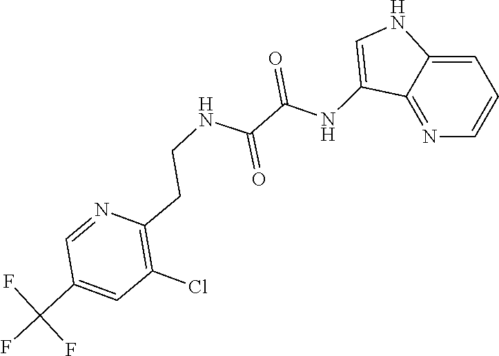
C1(NC(C(NCCC2=C(Cl)C=C(C(F)(F)F)C=N2)=O)=O)=CNC2=CC=CN=C12
